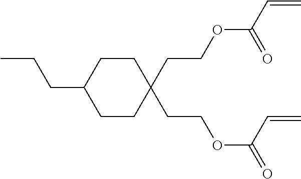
C(CC)C1CCC(CCOC(=O)C=C)(CCOC(C=C)=O)CC1
